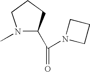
N1(C)C(C(=O)N2CCC2)CCC1
